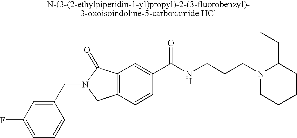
C1=C(F)C=C(CN2CC3=C(C2=O)C=C(C(NCCCN2CCCCC2CC)=O)C=C3)C=C1
